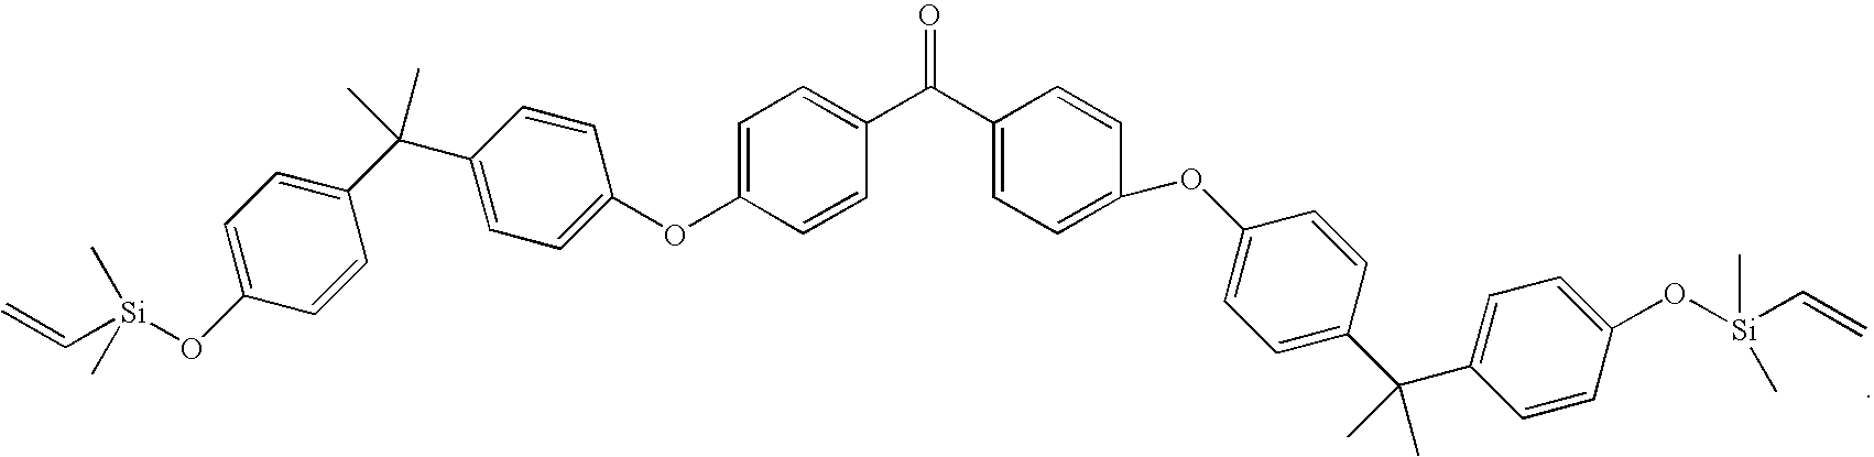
C1=C(OC2=CC=C(C(C)(C3=CC=C(O[Si](C=C)(C)C)C=C3)C)C=C2)C=CC(C(C2=CC=C(OC3=CC=C(C(C)(C4=CC=C(O[Si](C=C)(C)C)C=C4)C)C=C3)C=C2)=O)=C1
